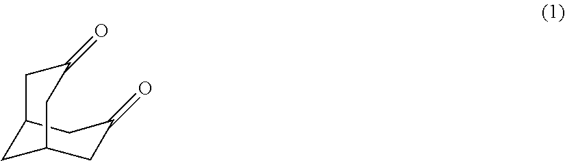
C1(=O)CC2CC(CC(=O)C2)C1
